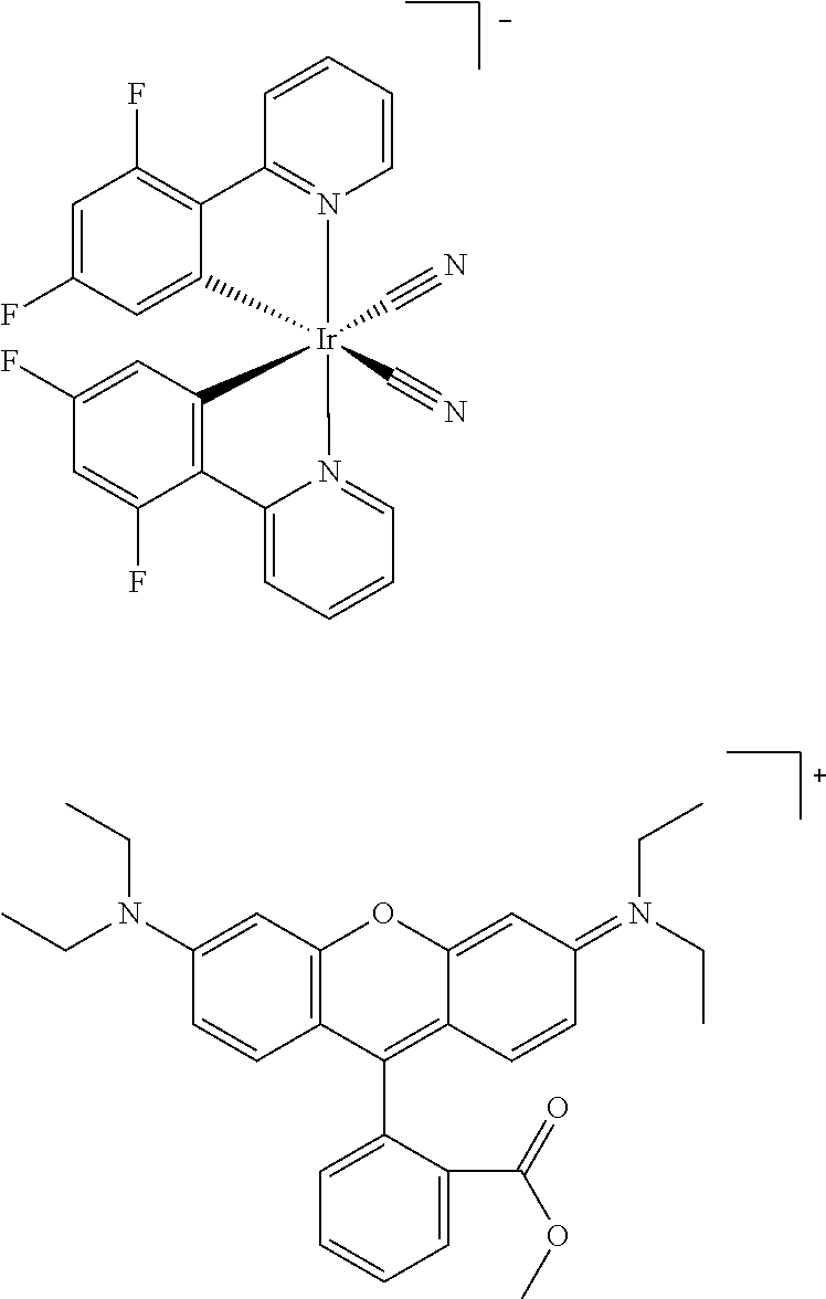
C1=C(F)C=C2C(=C1F)C1=N(C=CC=C1)[Ir]21(C#N)(C#N)N2=CC=CC=C2C2=C1C=C(F)C=C2F.C12=C(C=C(N(CC)CC)C=C1)OC1=CC(=N(CC)CC)C=CC1=C2C1=CC=CC=C1C(=O)OC
